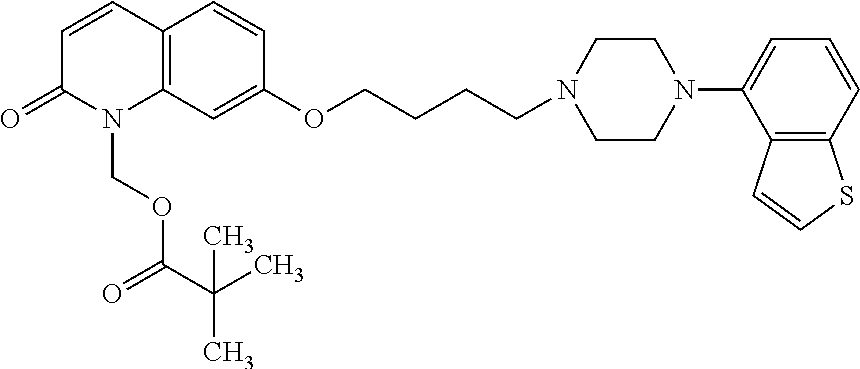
C12=C(C=C(OCCCCN3CCN(C4=CC=CC5=C4C=CS5)CC3)C=C1)N(COC(C(C)(C)C)=O)C(=O)C=C2
